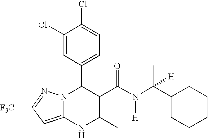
C1(Cl)=CC(C2N3C(=CC([F3C])=N3)NC(C)=C2C(N([H])C(C2CCCCC2)(C)[H])=O)=CC=C1Cl
